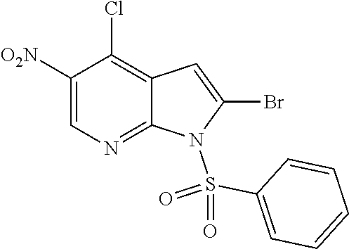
C1(Cl)=C2C=C(Br)N(S(=O)(=O)C3=CC=CC=C3)C2=NC=C1[O2N]
